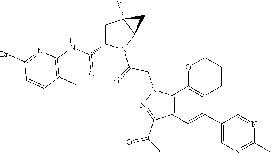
C1(C2=CC3=C(C4=C2CCCO4)N(CC(=O)N2C(C(NC4=C(C)C=CC(Br)=N4)=O)CC4(C)C2C4)N=C3C(C)=O)=CN=C(C)N=C1
